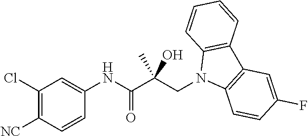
C1(Cl)=C([NC])C=CC(NC(C(CN2C3=C(C4=C2C=CC=C4)C=C(F)C=C3)(O)C)=O)=C1
